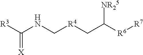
[R3]C(NC[R4]CC([NR25])[R6][R7])=[X]
